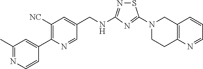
N1(C2=NC(NCC3=CC([NC])=C(C4=CC(C)=NC=C4)N=C3)=NS2)CCC2=C(C1)C=CC=N2
